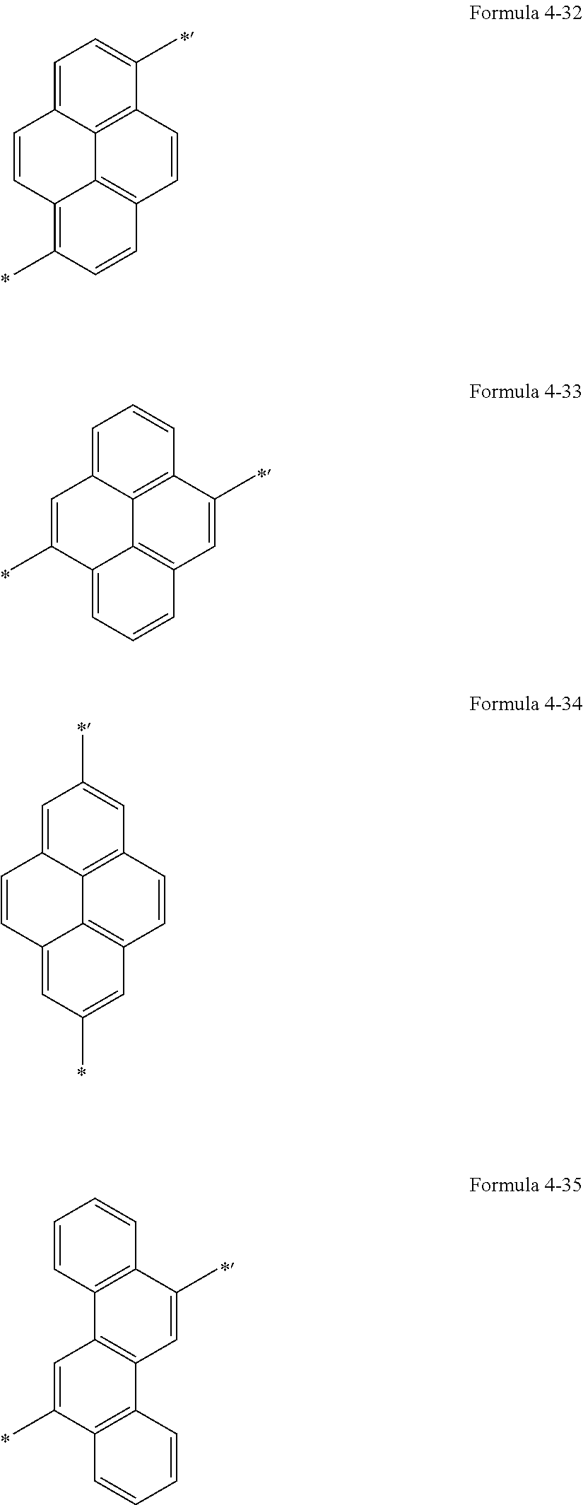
C1=C2C3=C(C(C)=C1)C=CC1=C3C(=C(C)C=C1)C=C2.C1=C2C3=C(C=C1)C(C)=CC1=C3C(=CC=C1)C(C)=C2.C1=C2C3=C(C=C1C)C=CC1=C3C(=CC(C)=C1)C=C2.C1=CC2=C(C=C1)C(C)=CC1=C2C=C(C)C2=C1C=CC=C2
